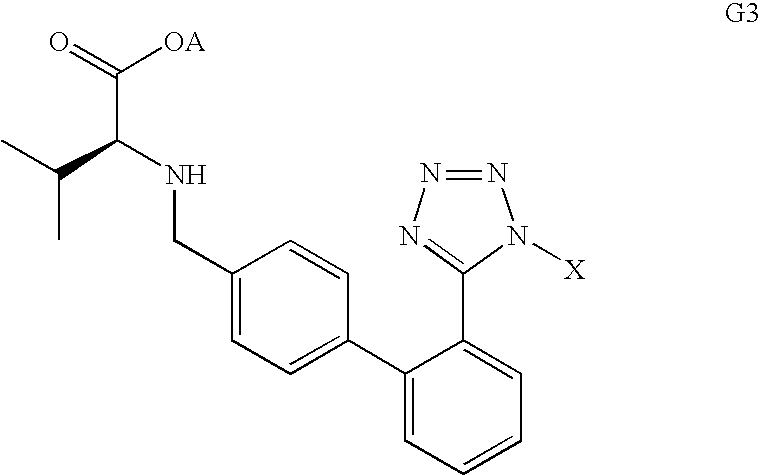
C1(CNC(C(=O)[OA])C(C)C)=CC=C(C2=CC=CC=C2C2=NN=NN2[X])C=C1
